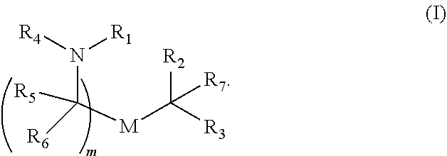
C(N([R1])[R4])([R5])([R6])[M]C([R2])([R3])[R7]
